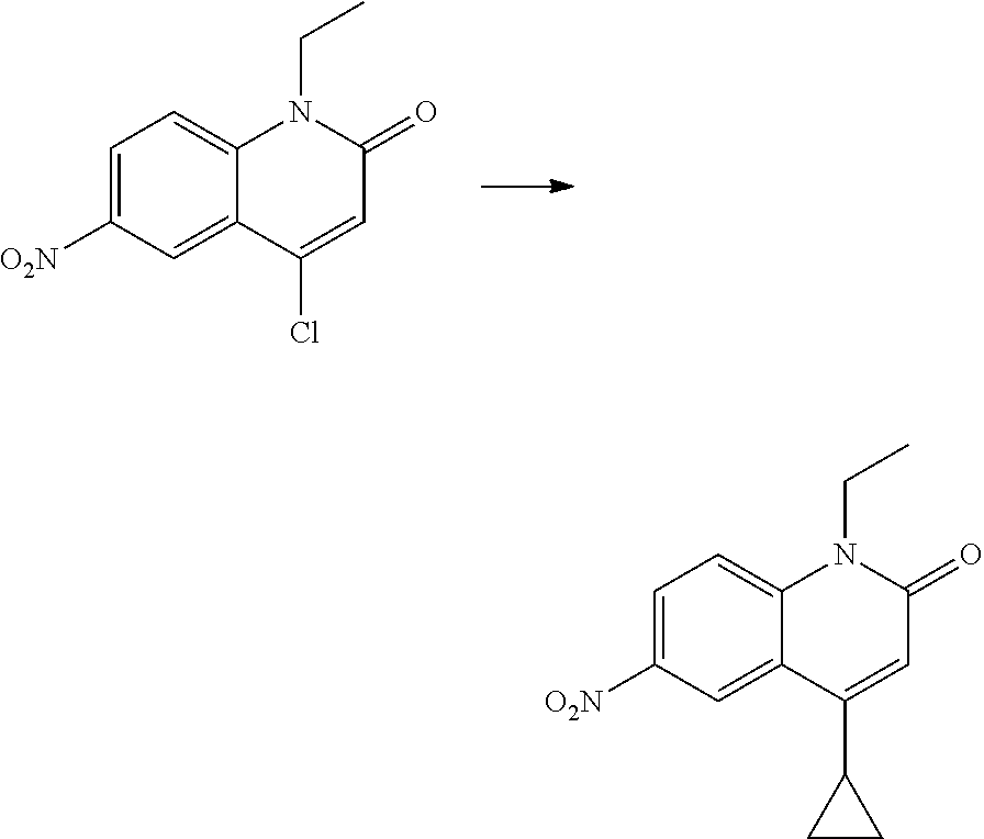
C1=C([O2N])C=C2C(=C1)N(CC)C(=O)C=C2Cl.C1=C([O2N])C=C2C(=C1)N(CC)C(=O)C=C2C1CC1
